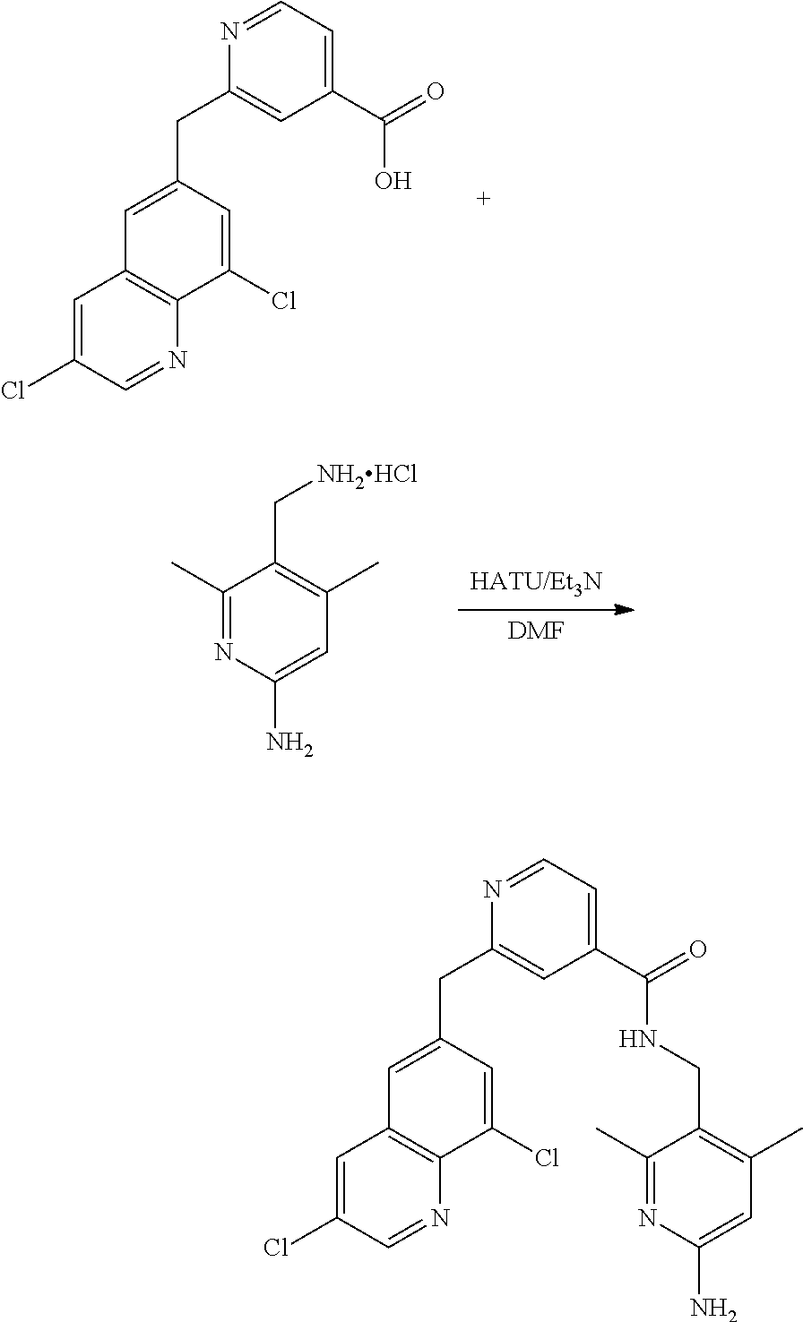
C1(CC2=CC(C(O)=O)=CC=N2)=CC2=C(N=CC(Cl)=C2)C(Cl)=C1.[DMF].C1(N)=CC(C)=C(C[NH2HCl])C(C)=N1.C(C1=CC(C(NCC2=C(C)C=C(N)N=C2C)=O)=CC=N1)C1=CC2=C(N=CC(Cl)=C2)C(Cl)=C1
